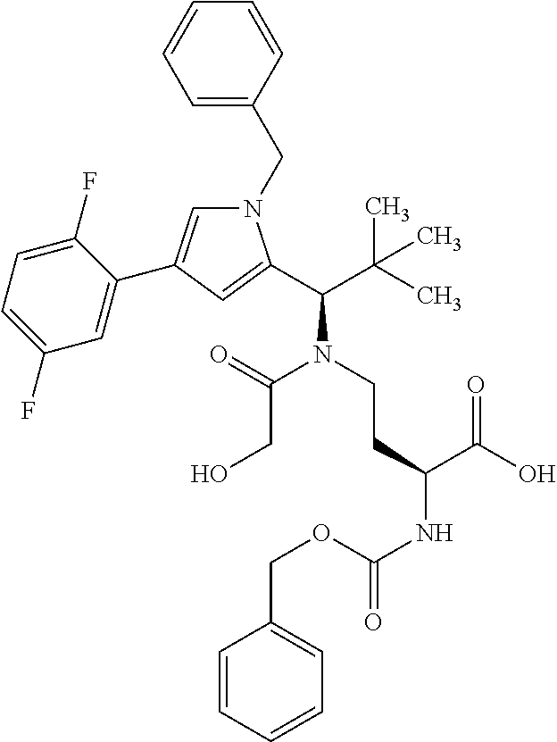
N1(CC2=CC=CC=C2)C=C(C2=CC(F)=CC=C2F)C=C1C(C(C)(C)C)N(CCC(C(O)=O)NC(=O)OCC1=CC=CC=C1)C(=O)CO
